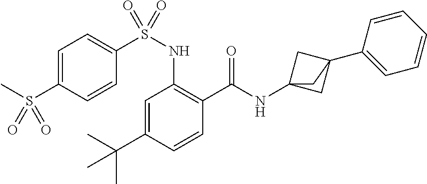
C1=C(C(C)(C)C)C=CC(C(=O)NC23CC(C4=CC=CC=C4)(C2)C3)=C1NS(C1=CC=C(S(C)(=O)=O)C=C1)(=O)=O
